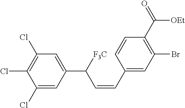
C1(Cl)=C(Cl)C=C(C(C=CC2=CC(Br)=C(C([OEt])=O)C=C2)[F3C])C=C1Cl
